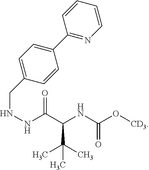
C(NNC(=O)C(C(C)(C)C)NC(=O)O[CD3])C1=CC=C(C2=NC=CC=C2)C=C1
